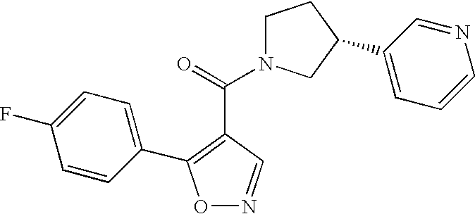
O1N=CC(C(=O)N2CCC(C3=CC=CN=C3)C2)=C1C1=CC=C(F)C=C1
